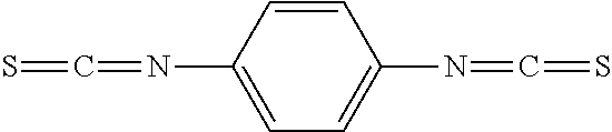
C1=CC(N=C=S)=CC=C1N=C=S
